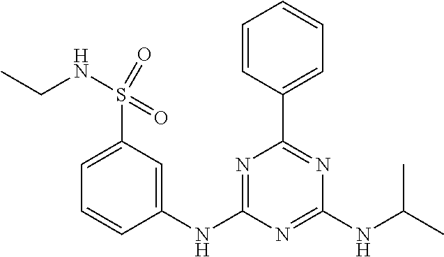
C1=CC(C2=NC(NC(C)C)=NC(NC3=CC(S(NCC)(=O)=O)=CC=C3)=N2)=CC=C1
